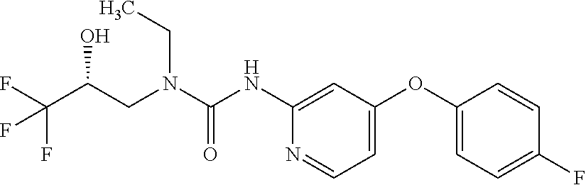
C1(NC(N(CC(C(F)(F)F)O)CC)=O)=CC(OC2=CC=C(F)C=C2)=CC=N1
